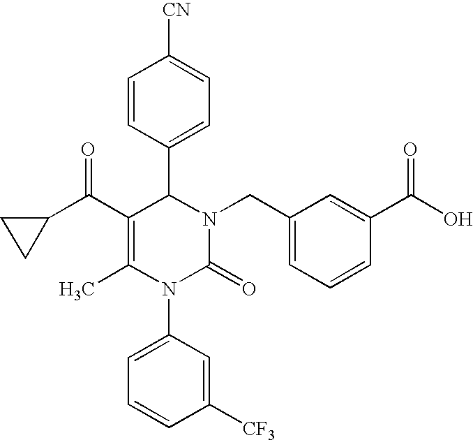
C1=CC(C2C(C(C3CC3)=O)=C(C)N(C3=CC=CC([CF3])=C3)C(=O)N2CC2=CC=CC(C(O)=O)=C2)=CC=C1[CN]
